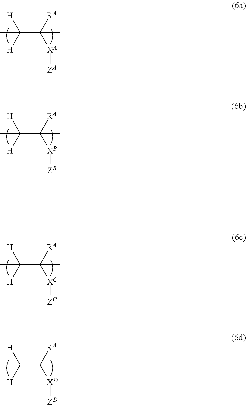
CC([H])([H])C([RA])([XA][ZA])C.CC([H])([H])C([RA])([XB][ZB])C.CC([H])([H])C([RA])([XC][ZC])C.CC([H])([H])C([RA])([XD][ZD])C
